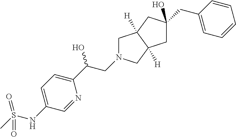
C(C(C1=CC=C(NS(C)(=O)=O)C=N1)O)N1CC2([H])C([H])(C1)CC(O)(CC1=CC=CC=C1)C2
